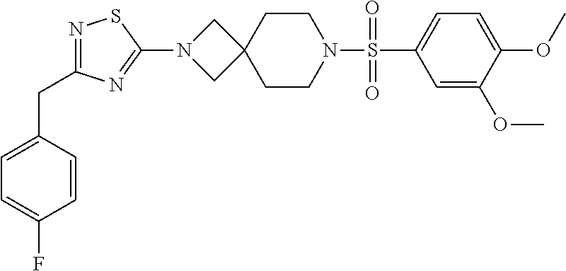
C1=C(OC)C(OC)=CC=C1S(N1CCC2(CC1)CN(C1=NC(CC3=CC=C(F)C=C3)=NS1)C2)(=O)=O
